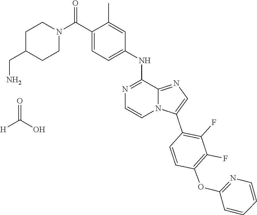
[H]C(O)=O.C1C(CN)CCN(C(C2=CC=C(NC3=NC=CN4C3=NC=C4C3=C(F)C(F)=C(OC4=NC=CC=C4)C=C3)C=C2C)=O)C1
